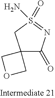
C12(C(=O)N=S(=O)(N)C1)COC2
